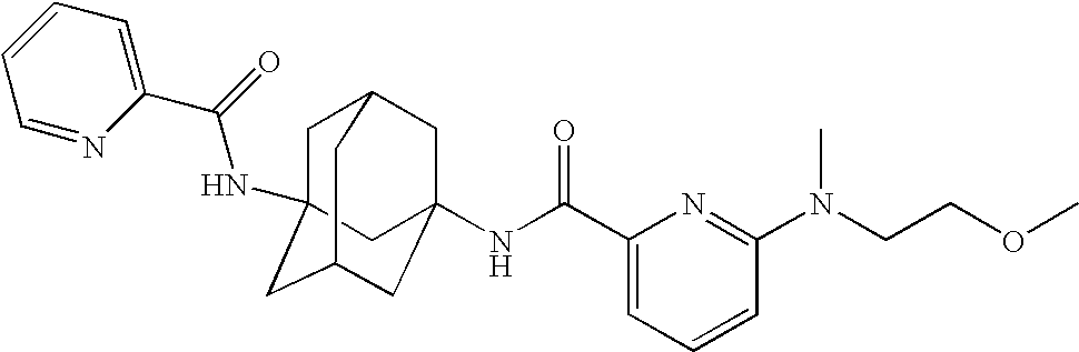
C1C2(NC(C3=CC=CC=N3)=O)CC3CC(NC(C4=CC=CC(N(CCOC)C)=N4)=O)(CC1C3)C2
